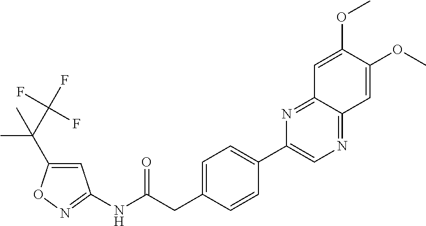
N1=C(NC(CC2=CC=C(C3=CN=C4C(=N3)C=C(OC)C(OC)=C4)C=C2)=O)C=C(C(C(F)(F)F)(C)C)O1
